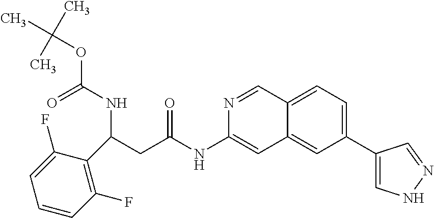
C(C(=O)NC1=CC2=CC(C3=CNN=C3)=CC=C2C=N1)C(C1=C(F)C=CC=C1F)NC(OC(C)(C)C)=O
